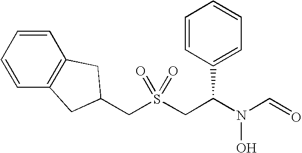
C(S(CC(N(C=O)O)C1=CC=CC=C1)(=O)=O)C1CC2=C(C=CC=C2)C1
